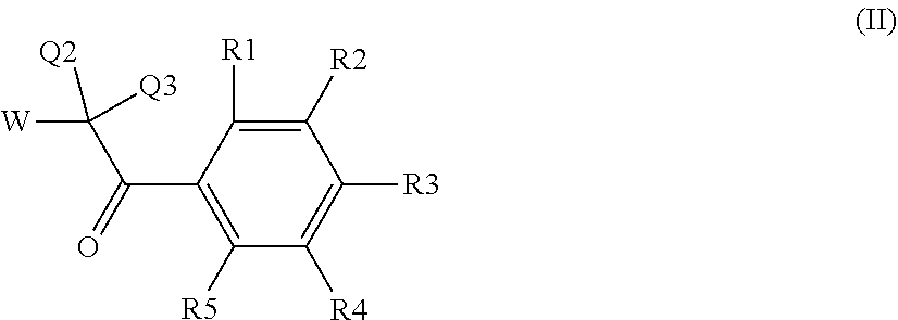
C1([R2])=C([R1])C(C(=O)C([Q3])([W])[Q2])=C([R5])C([R4])=C1[R3]
